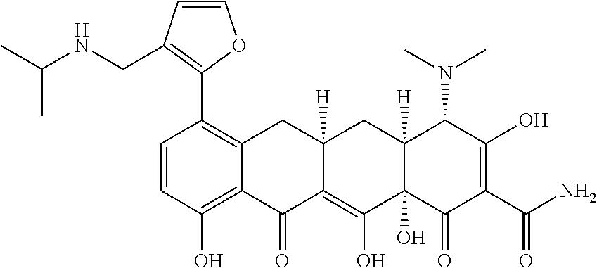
C1=CC(O)=C2C(=C1C1=C(CNC(C)C)C=CO1)CC1([H])C(=C(O)C3(O)C([H])(C1)C(N(C)C)C(O)=C(C(=O)N)C3=O)C2=O
